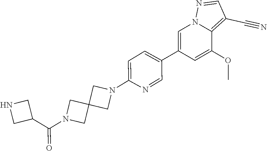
C1(C2=CC=C(N3CC4(C3)CN(C(C3CNC3)=O)C4)N=C2)=CN2C(=C(C#N)C=N2)C(OC)=C1
